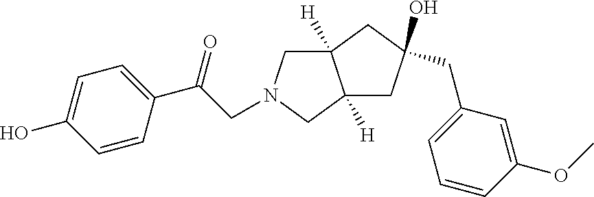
C12([H])CN(CC(C3=CC=C(O)C=C3)=O)CC1([H])CC(O)(CC1=CC=CC(OC)=C1)C2
